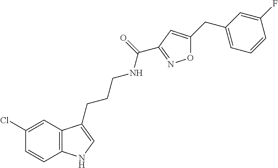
C12=C(C=C(Cl)C=C1)C(CCCNC(=O)C1=NOC(CC3=CC=CC(F)=C3)=C1)=CN2
